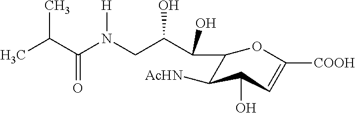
CC(C(N(CC(C(O)C1C([AcHN])C(O)C=C([COOH])O1)O)[H])=O)C
